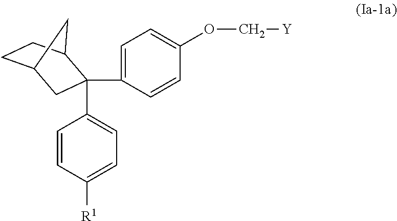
C1=CC([R1])=CC=C1C1(C2=CC=C(OC[Y])C=C2)CC2CCC1C2
